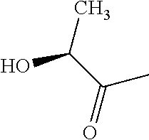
OC(C(=O)C)C
